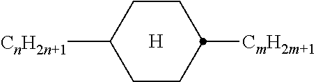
[H].[CnH2n+1]C1CCC([CmH2m+1])CC1
